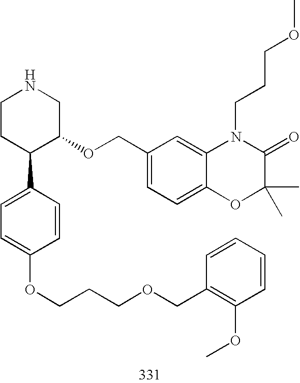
C1CC(C2=CC=C(OCCCOCC3=C(OC)C=CC=C3)C=C2)C(OCC2=CC=C3C(=C2)N(CCCOC)C(=O)C(C)(C)O3)CN1
